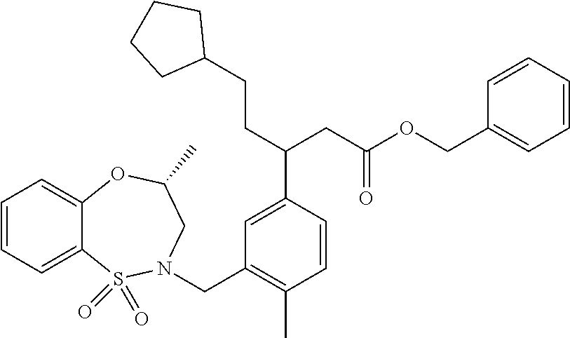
C1=CC=C2C(=C1)OC(C)CN(CC1=C(C)C=CC(C(CC(=O)OCC3=CC=CC=C3)CCC3CCCC3)=C1)S2(=O)=O
